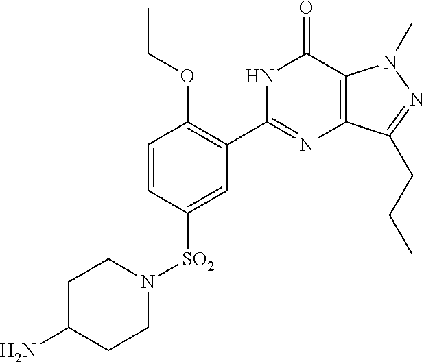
C1C(N)CCN([SO2]C2=CC(C3=NC4=C(C(=O)N3)N(C)N=C4CCC)=C(OCC)C=C2)C1
